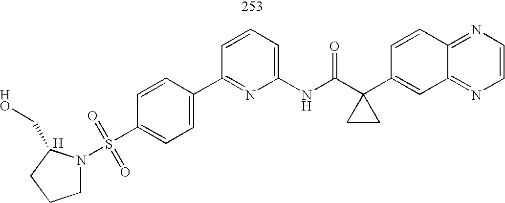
C1N(S(C2=CC=C(C3=NC(NC(C4(C5=CC6=NC=CN=C6C=C5)CC4)=O)=CC=C3)C=C2)(=O)=O)C(CO)CC1.[H]
